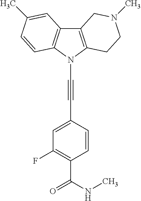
C12=C(N(C#CC3=CC(F)=C(C(NC)=O)C=C3)C3=C1C=C(C)C=C3)CCN(C)C2
